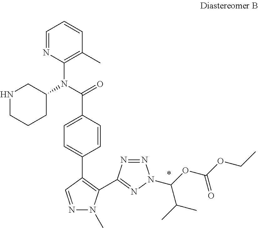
C1=NC(N(C(=O)C2=CC=C(C3=C(C4=NN(C(OC(OCC)=O)C(C)C)N=N4)N(C)N=C3)C=C2)C2CNCCC2)=C(C)C=C1
